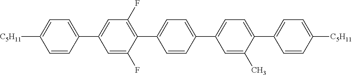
[C5H11]C1=CC=C(C2=CC(F)=C(C3=CC=C(C4=CC=C(C5=CC=C([C5H11])C=C5)C(C)=C4)C=C3)C(F)=C2)C=C1
